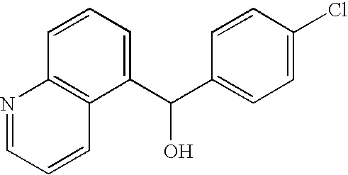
C1(C(C2=CC=C(Cl)C=C2)O)=CC=CC2=C1C=CC=N2
